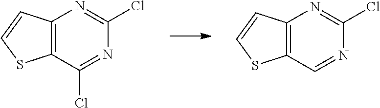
C12=C(C(Cl)=NC(Cl)=N1)SC=C2.C12=C(C=NC(Cl)=N1)SC=C2
